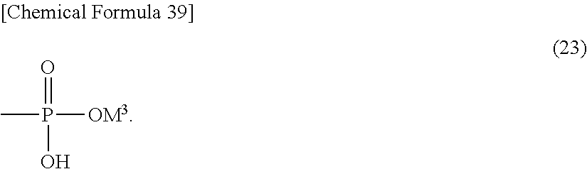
O=P(O)([OM3])C
